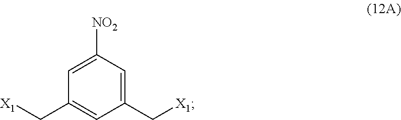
C1(C[X1])=CC([NO2])=CC(C[X1])=C1
